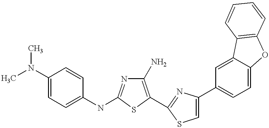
C1(N)=C(C2=NC(C3=CC=C4C(=C3)C3=C(O4)C=CC=C3)=CS2)SC(NC2=CC=C(N(C)C)C=C2)=N1
